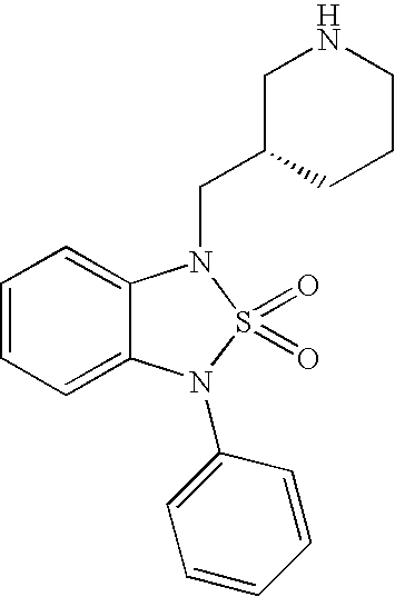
C1=CC=C2C(=C1)N(CC1CNCCC1)S(=O)(=O)N2C1=CC=CC=C1
